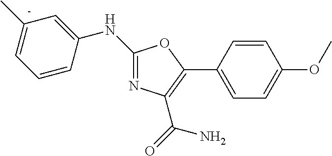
N1=C(NC2=C[C-](C)=CC=C2)OC(C2=CC=C(OC)C=C2)=C1C(N)=O
